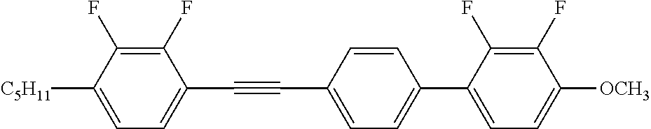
C1(F)=C(F)C([C5H11])=CC=C1C#CC1=CC=C(C2=CC=C([OCH3])C(F)=C2F)C=C1
